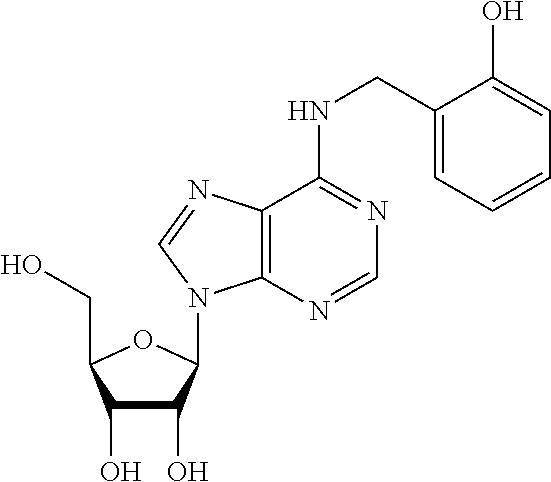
C1(O)C(O)C(N2C3=C(C(NCC4=CC=CC=C4O)=NC=N3)N=C2)OC1CO
